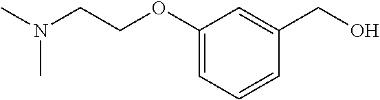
C1(OCCN(C)C)=CC=CC(CO)=C1
